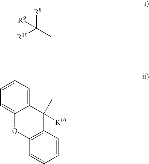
[R8]C([R10])([R9])C.C1=CC=C2C(=C1)[Q]C1=C(C2([R10])C)C=CC=C1
